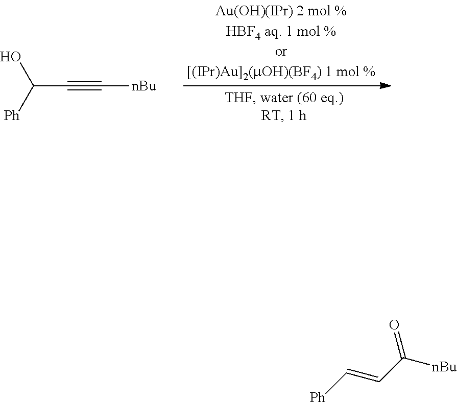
OC([Ph])C#C[nBu].[Ph]C=CC([nBu])=O
